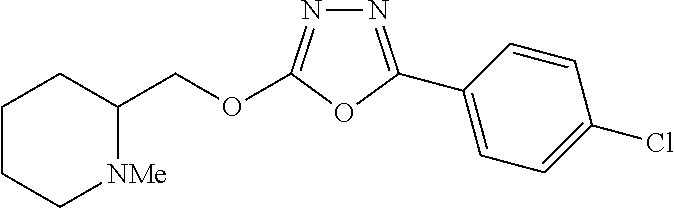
N1=C(C2=CC=C(Cl)C=C2)OC(OCC2CCCC[NMe]2)=N1
